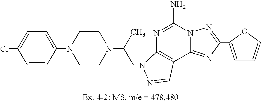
C1=CC(N2CCN(C(C)CN3C4=C(C5=NC(C6=CC=CO6)=NN5C(N)=N4)C=N3)CC2)=CC=C1Cl
